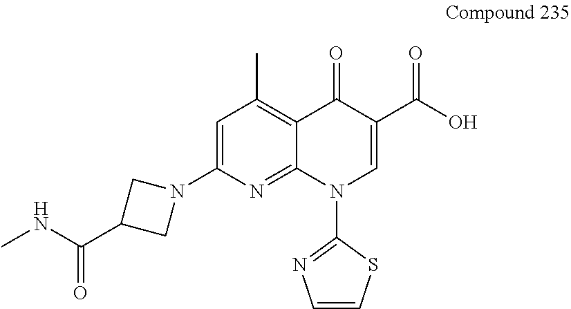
C1=C(N2CC(C(NC)=O)C2)N=C2C(=C1C)C(=O)C(C(O)=O)=CN2C1=NC=CS1
